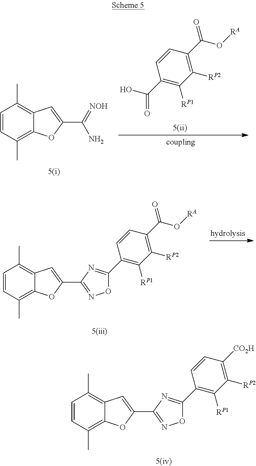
C1=CC(C)=C2C(=C1C)C=C(C(=[NOH])N)O2.OC(C1=C([RP1])C([RP2])=C(C(O[RA])=O)C=C1)=O.C1=CC(C)=C2C(=C1C)C=C(C1=NOC(C3=C([RP1])C([RP2])=C(C(O[RA])=O)C=C3)=N1)O2.C1=CC(C)=C2C(=C1C)C=C(C1=NOC(C3=C([RP1])C([RP2])=C([CO2H])C=C3)=N1)O2
